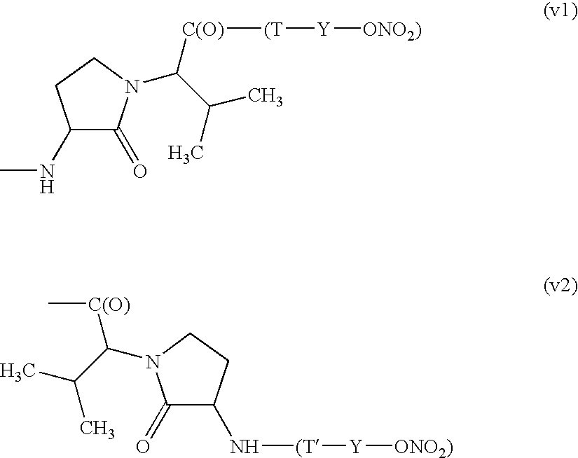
C1(NC)C(=O)N(C(C(C)C)[C(O)][(T][Y][ONO2)])CC1.C1(=O)C(N[(T][Y][ONO2)])CCN1C(C(C)C)[C(O)]C
